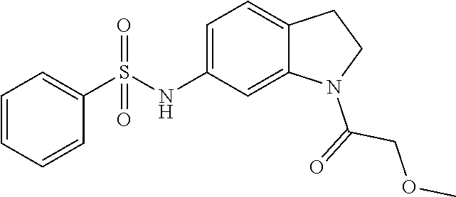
C12=CC(NS(C3=CC=CC=C3)(=O)=O)=CC=C1CCN2C(=O)COC
